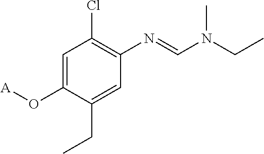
C1=C(O[A])C(CC)=CC(N=CN(CC)C)=C1Cl
